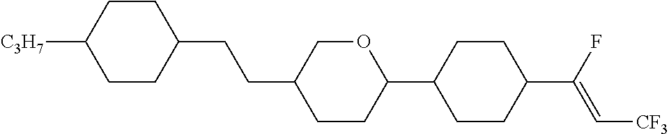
C1CC(CCC2CCC(C3CCC(C(F)=C[CF3])CC3)OC2)CCC1[C3H7]
